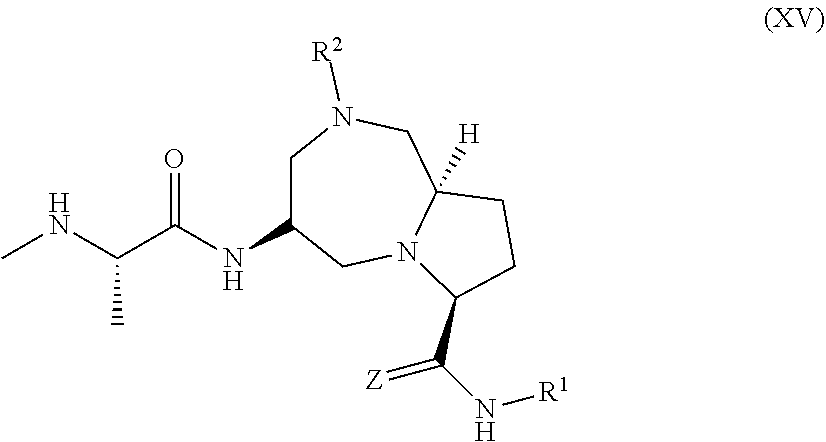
CNC(C(NC1CN([R2])CC2([H])N(C1)C(C(=[Z])N[R1])CC2)=O)C
